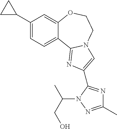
C1(C2CC2)=CC=C2C(=C1)OCCN1C2=NC(C2=NC(C)=NN2C(CO)C)=C1
